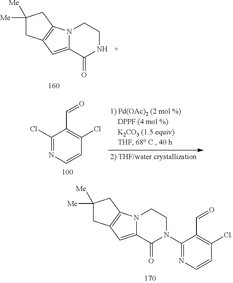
N12C(=CC3=C1CC([Me])([Me])C3)C(=O)NCC2.C1(Cl)=NC=CC(Cl)=C1C=O.N12C(=CC3=C1CC([Me])([Me])C3)C(=O)N(C1=NC=CC(Cl)=C1C=O)CC2
